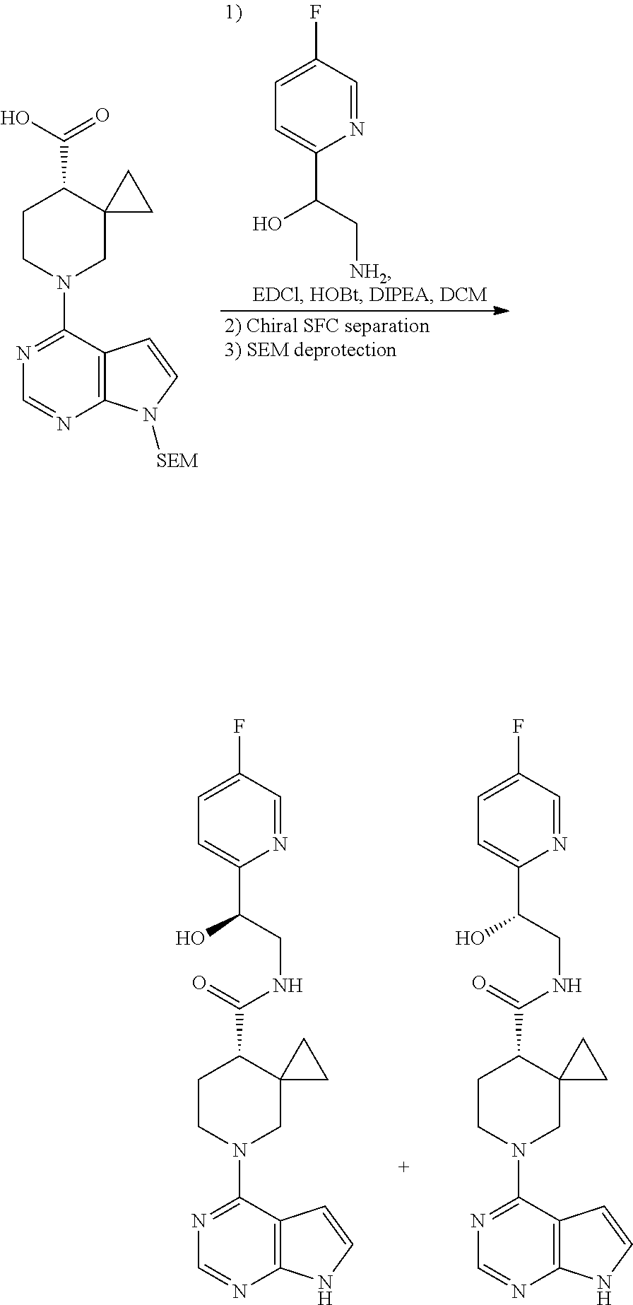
C1CN(C2=NC=NC3=C2C=CN3[SEM])CC2(C1C(O)=O)CC2.C1=C(F)C=NC(C(C[NH2])O)=C1.C1CN(C2=NC=NC3=C2C=CN3)CC2(C1C(=O)NCC(O)C1=CC=C(F)C=N1)CC2.C1CN(C2=NC=NC3=C2C=CN3)CC2(C1C(=O)NCC(O)C1=CC=C(F)C=N1)CC2
